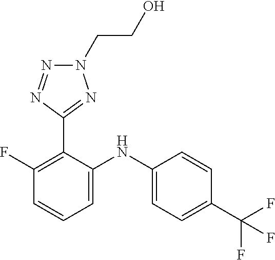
C1=CC(C(F)(F)F)=CC=C1NC1=CC=CC(F)=C1C1=NN(CCO)N=N1
